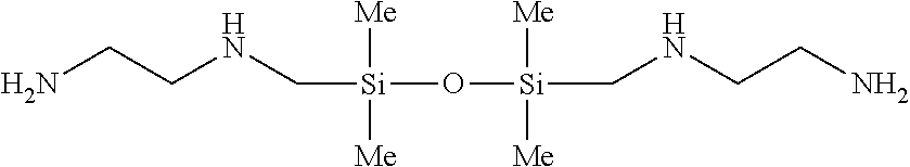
C(NC[Si]([Me])([Me])O[Si](CNCCN)([Me])[Me])CN
